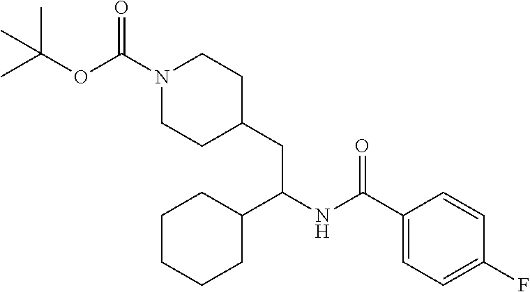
O(C(N1CCC(CC(NC(C2=CC=C(F)C=C2)=O)C2CCCCC2)CC1)=O)C(C)(C)C
